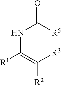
N(C(=C([R3])[R2])[R1])C([R5])=O
